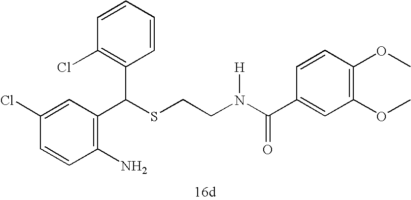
C1=CC(Cl)=CC(C(SCCN(C(=O)C2=CC(OC)=C(OC)C=C2)[H])C2=C(Cl)C=CC=C2)=C1N
